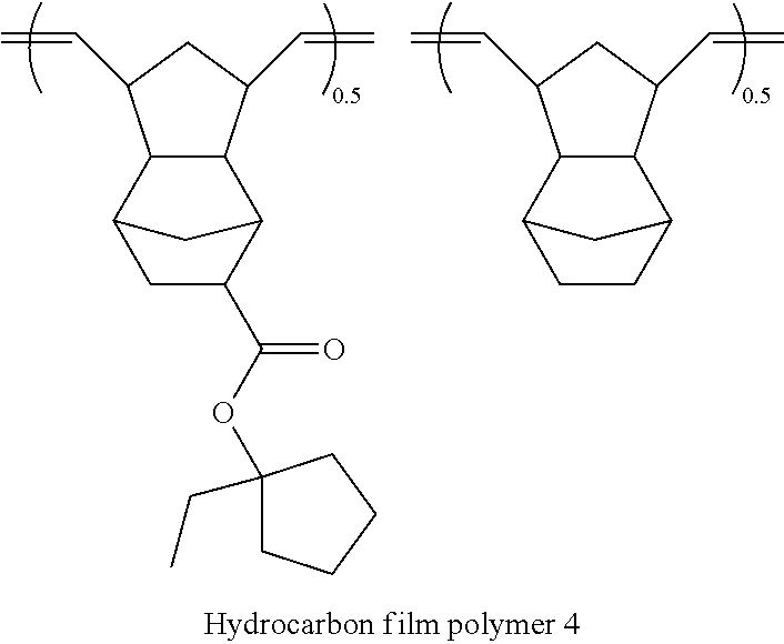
C12C(C(C=C)CC1C=C)C1C(C(OC3(CC)CCCC3)=O)CC2C1.C12C(C(C=C)CC1C=C)C1CCC2C1
